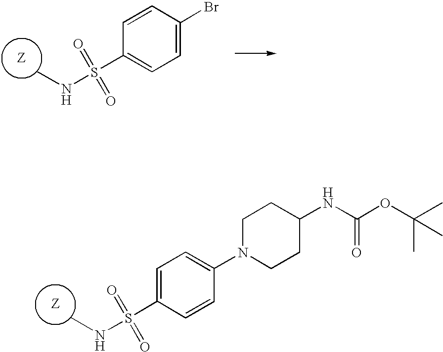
C1=CC(S(NC)(=O)=O)=CC=C1N1CCC(NC(OC(C)(C)C)=O)CC1.C1=C(Br)C=CC(S(NC)(=O)=O)=C1
